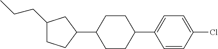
C1(CCC)CCC(C2CCC(C3=CC=C(Cl)C=C3)CC2)C1
